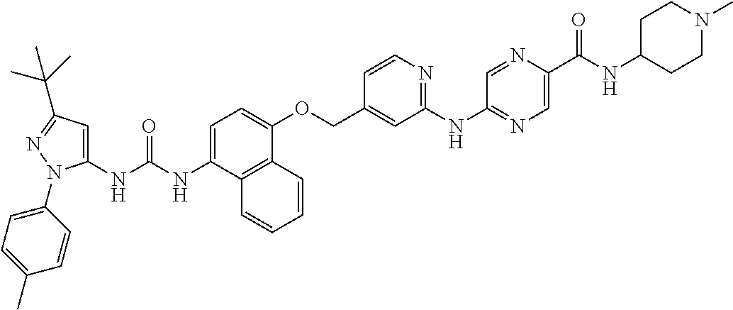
N(C1=CC=C(OCC2=CC(NC3=NC=C(C(NC4CCN(C)CC4)=O)N=C3)=NC=C2)C2=C1C=CC=C2)C(=O)NC1=CC(C(C)(C)C)=NN1C1=CC=C(C)C=C1
